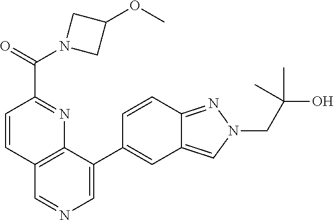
C12=C(C(C3=CC4=CN(CC(O)(C)C)N=C4C=C3)=CN=C1)N=C(C(=O)N1CC(OC)C1)C=C2
